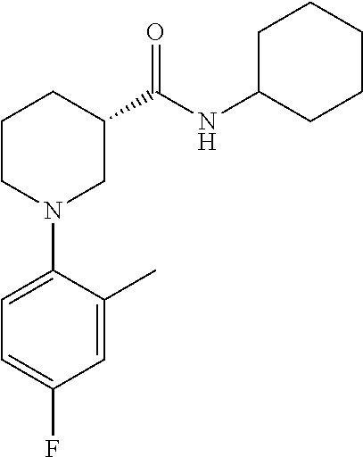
C1CN(C2=CC=C(F)C=C2C)CC(C(NC2CCCCC2)=O)C1
